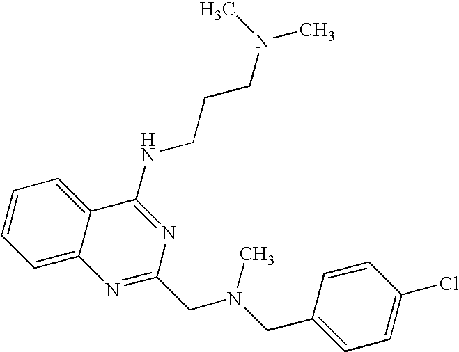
C1=C2C(=CC=C1)C(NCCCN(C)C)=NC(CN(CC1=CC=C(Cl)C=C1)C)=N2
